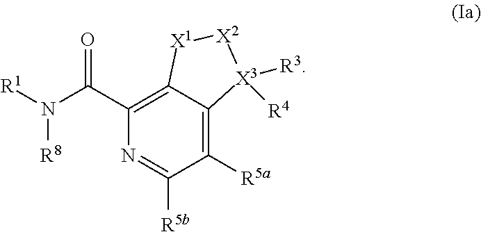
C1([R5a])=C2C(=C(C(N([R1])[R8])=O)N=C1[R5b])[X1][X2][X3]2([R3])[R4]
